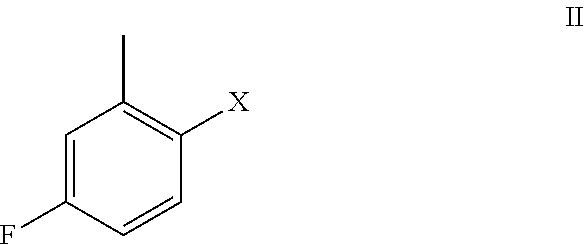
C1=C(F)C=CC([X])=C1C
